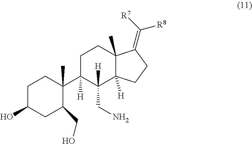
C1C(O)CC(CO)C(C2([H])C(CN)([H])C3([H])C(C)(CC2)C(=C([R7])[R8])CC3)(C)C1
